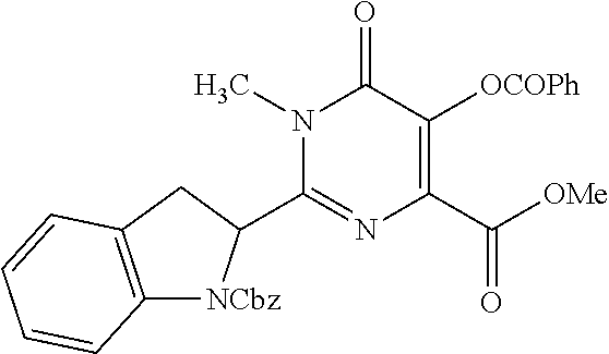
N1(C)C(C2[NCbz]C3=C(C2)C=CC=C3)=NC(C([OMe])=O)=C([OCOPh])C1=O
